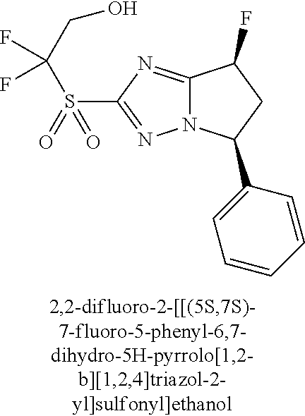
C12=NC(S(C(F)(F)CO)(=O)=O)=NN1C(C1=CC=CC=C1)CC2F
